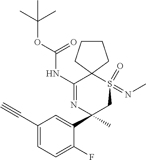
C1(C#C)=CC=C(F)C(C2(C)CS(=NC)(=O)C3(C(NC(OC(C)(C)C)=O)=N2)CCCC3)=C1
